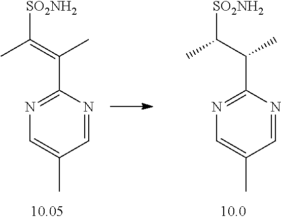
N1=CC(C)=CN=C1C(=C(C)[SO2NH2])C.N1=CC(C)=CN=C1C(C(C)[SO2NH2])C
